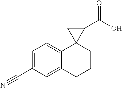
C1(C#N)=CC=C2C(=C1)CCCC21C(C(O)=O)C1
